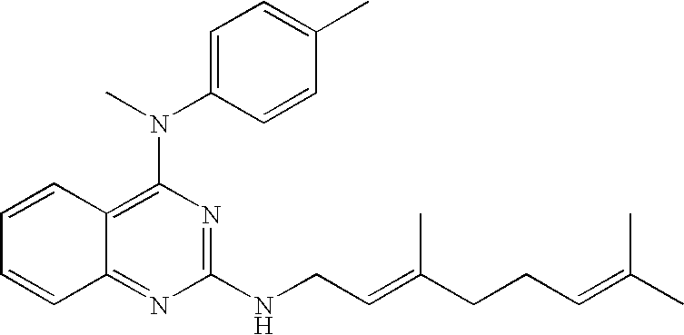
C1=CC2=C(N(C3=CC=C(C)C=C3)C)N=C(NCC=C(CCC=C(C)C)C)N=C2C=C1
